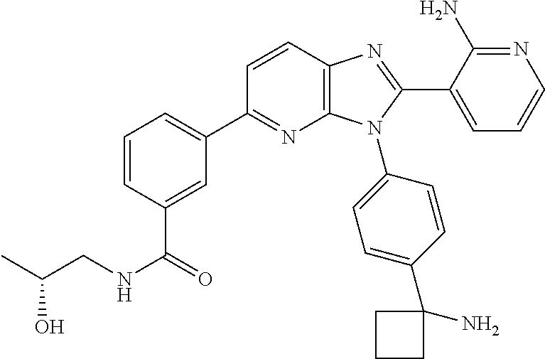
C12=C(C=CC(C3=CC=CC(C(NCC(C)O)=O)=C3)=N1)N=C(C1=CC=CN=C1N)N2C1=CC=C(C2(N)CCC2)C=C1
